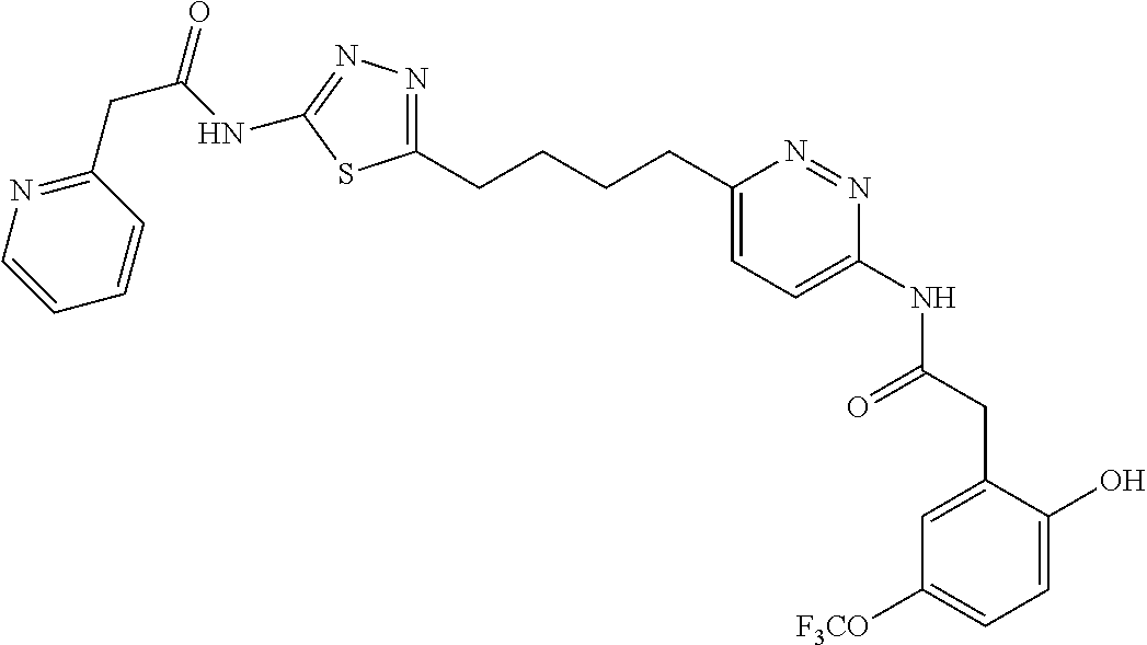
C1(CCCCC2=CC=C(NC(=O)CC3=CC([F3CO])=CC=C3O)N=N2)=NN=C(NC(CC2=NC=CC=C2)=O)S1
